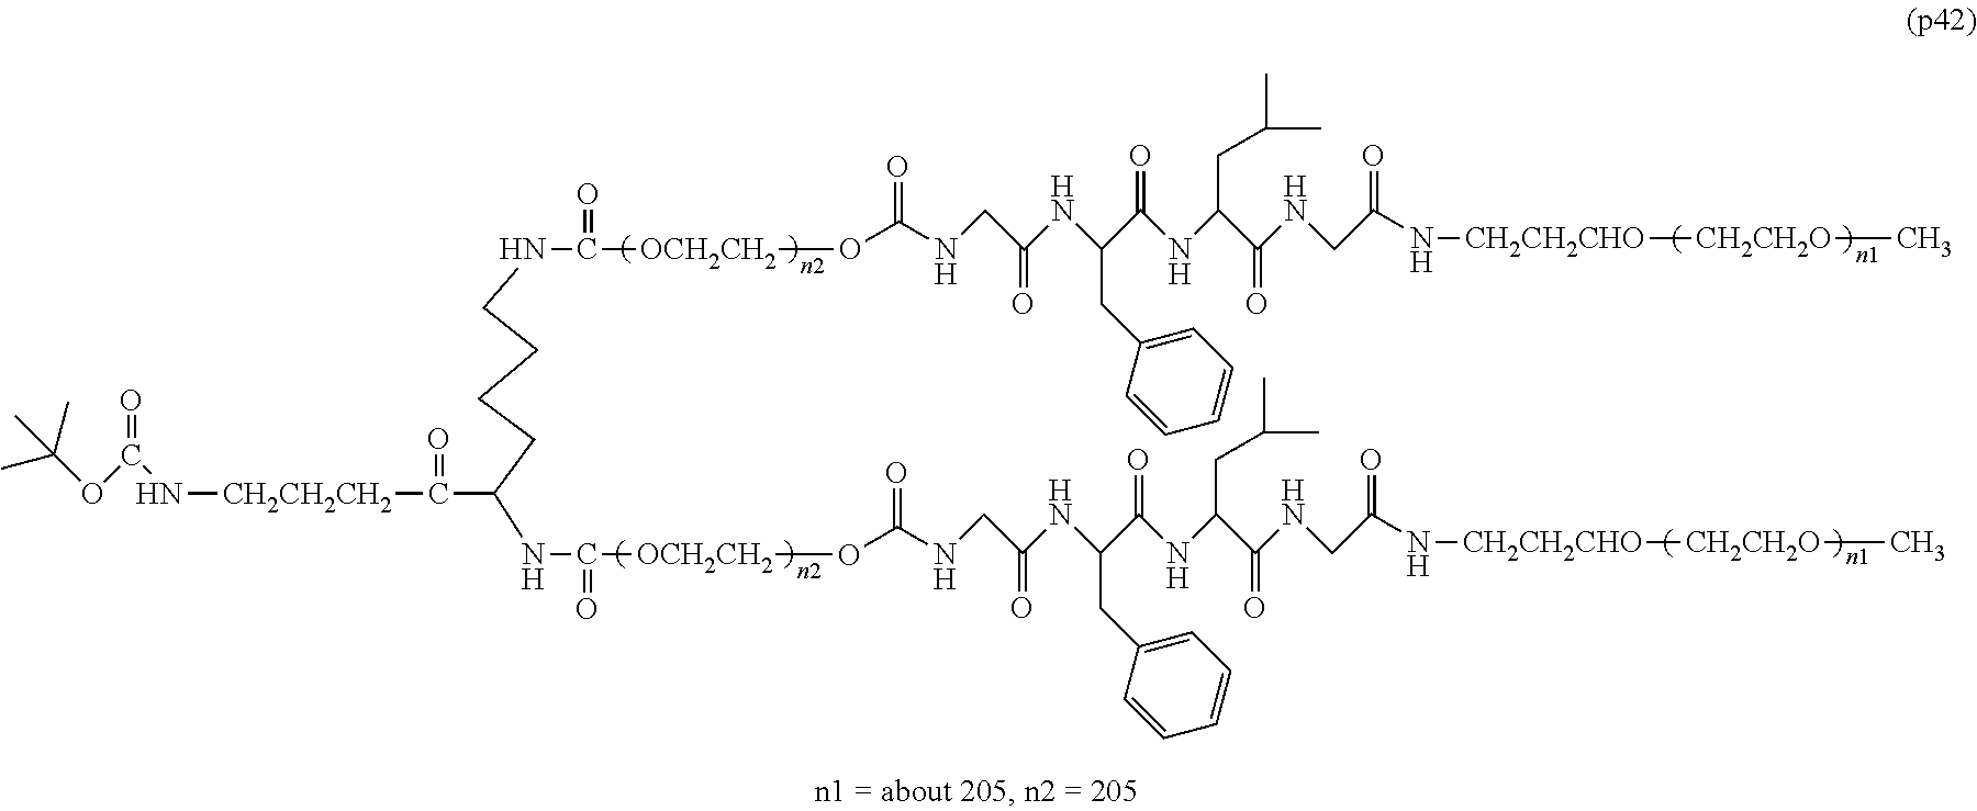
N(C(=O)CNC(C(NC(C(NC(CNC(O[OCH2CH2]C(=O)NCCCCC(C(=O)[CH2CH2CH2]NC(OC(C)(C)C)=O)NC(=O)[OCH2CH2]OC(NCC(NC(C(NC(C(NCC(N[CH2CH2CHO][CH2CH2O]C)=O)=O)CC(C)C)=O)CC1=CC=CC=C1)=O)=O)=O)=O)CC1=CC=CC=C1)=O)CC(C)C)=O)[CH2CH2CHO][CH2CH2O]C
